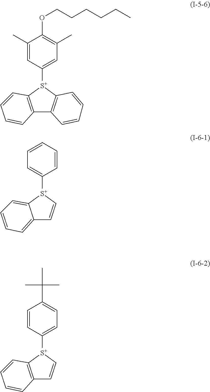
C1([S+]2C3=C(C4=C2C=CC=C4)C=CC=C3)=CC(C)=C(OCCCCCC)C(C)=C1.C1([S+]2C=CC3=CC=CC=C32)=CC=CC=C1.C1([S+]2C=CC3=C2C=CC=C3)=CC=C(C(C)(C)C)C=C1
